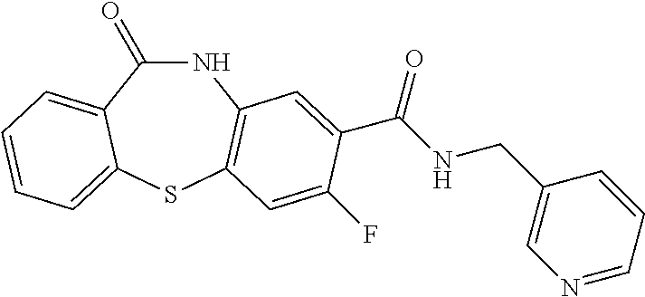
C1(=O)NC2=C(SC3=CC=CC=C13)C=C(F)C(C(NCC1=CN=CC=C1)=O)=C2
